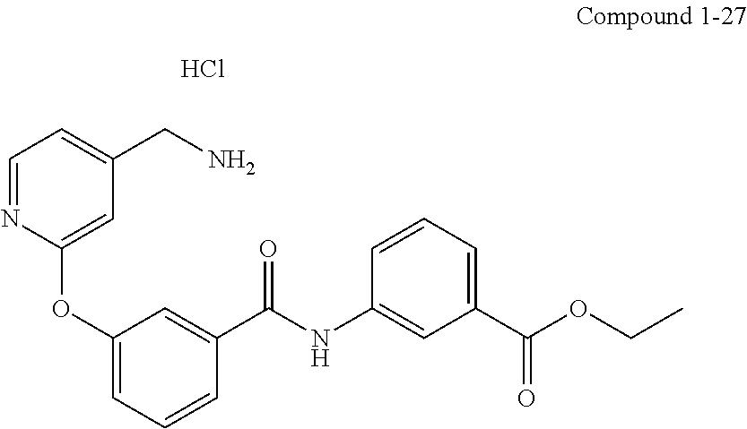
C1(OC2=CC(CN)=CC=N2)=CC=CC(C(NC2=CC(C(OCC)=O)=CC=C2)=O)=C1.Cl
